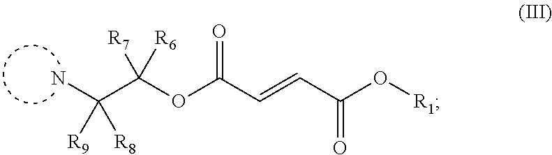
NC(C(OC(C=CC(O[R1])=O)=O)([R6])[R7])([R8])[R9]
